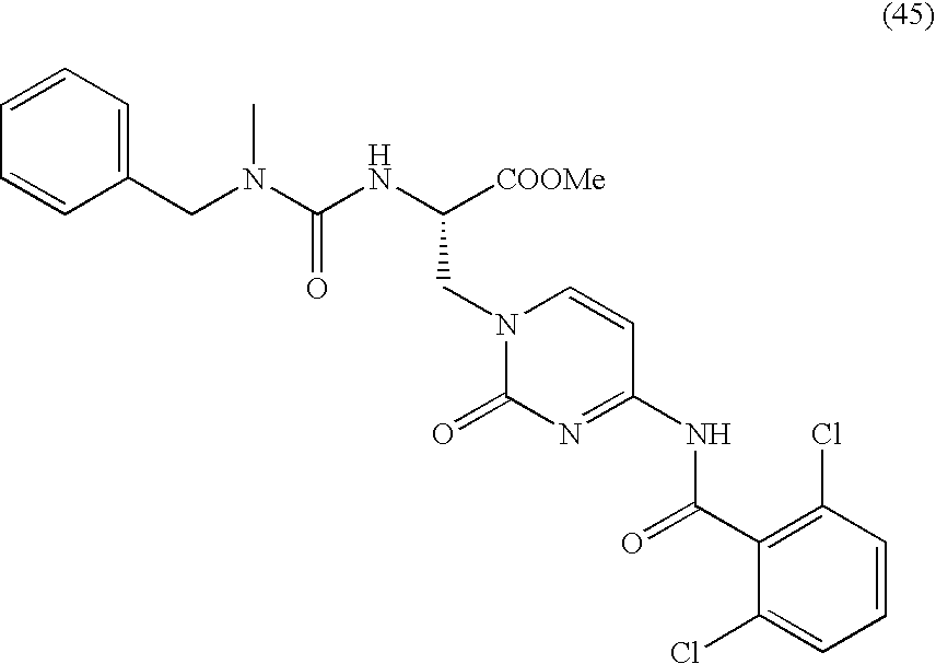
C1(CN(C(NC([COOMe])CN2C(=O)N=C(NC(C3=C(Cl)C=CC=C3Cl)=O)C=C2)=O)C)=CC=CC=C1
